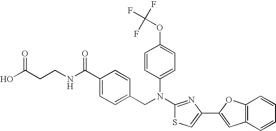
C(CCNC(C1=CC=C(CN(C2=CC=C(OC(F)(F)F)C=C2)C2=NC(C3=CC4=C(C=CC=C4)O3)=CS2)C=C1)=O)(O)=O
